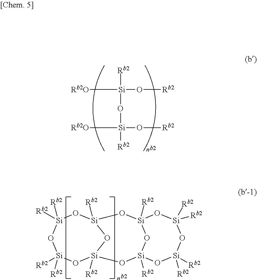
[Rb2O][Si](O[Rb2])([Rb2])O[Si]([Rb2O])(O[Rb2])[Rb2].O1[Si]([Rb2])([Rb2])O[Si]([Rb2])([Rb2])O[Si]2([Rb2])O[Si]1([Rb2])O[Si]1([Rb2])O[Si]([Rb2])(O2)O[Si]([Rb2])([Rb2])O[Si]([Rb2])([Rb2])O1
